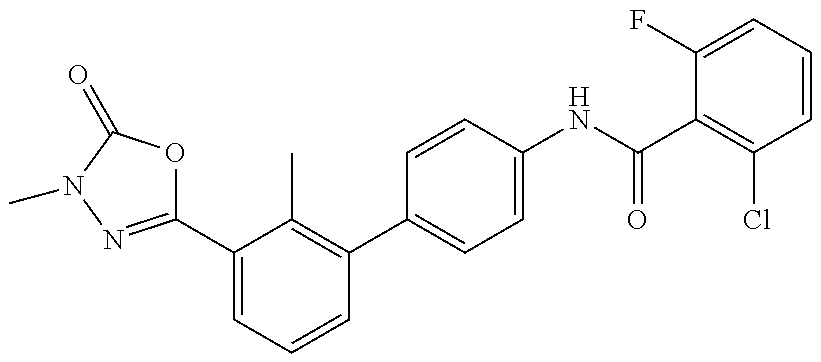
C1(C2=CC=CC(C3=CC=C(NC(=O)C4=C(Cl)C=CC=C4F)C=C3)=C2C)=NN(C)C(=O)O1
